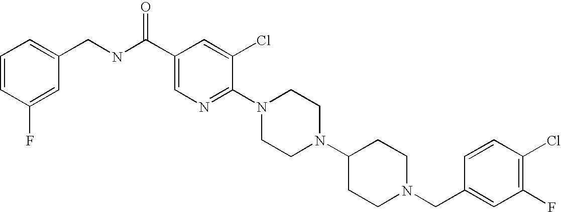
C1(Cl)=C(F)C=C(CN2CCC(N3CCN(C4=NC=C(C(NCC5=CC=CC(F)=C5)=O)C=C4Cl)CC3)CC2)C=C1
